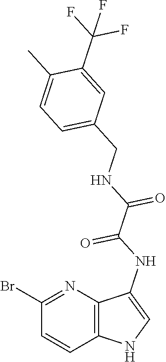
C1(Br)=NC2=C(C=C1)NC=C2NC(C(NCC1=CC=C(C)C(C(F)(F)F)=C1)=O)=O
